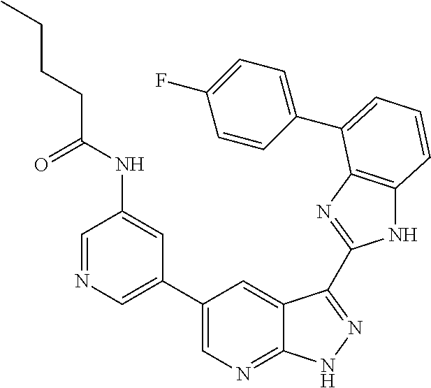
C1(C2=CN=CC(NC(CCCC)=O)=C2)=CN=C2C(=C1)C(C1=NC3=C(N1)C=CC=C3C1=CC=C(F)C=C1)=NN2
